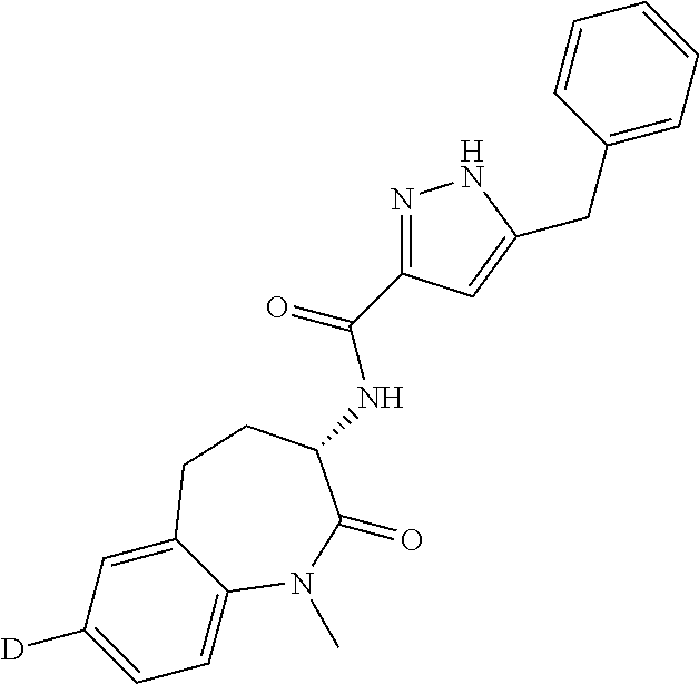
C(C1=CC=CC=C1)C1=CC(C(NC2C(=O)N(C)C3=CC=C([D])C=C3CC2)=O)=NN1
